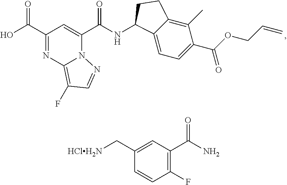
C(C1=NC2=C(F)C=NN2C(C(NC2C3=CC=C(C(OCC=C)=O)C(C)=C3CC2)=O)=C1)(=O)O.C1(C[HClH2N])=CC(C(N)=O)=C(F)C=C1
